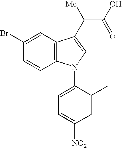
C1=CC2=C(C=C1Br)C(C([Me])C(O)=O)=CN2C1=CC=C([NO2])C=C1C
